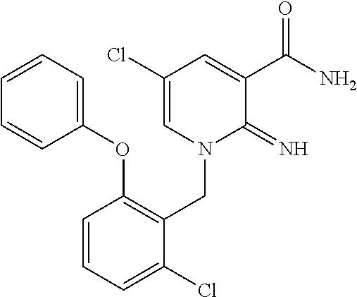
C1(Cl)=CN(CC2=C(OC3=CC=CC=C3)C=CC=C2Cl)C(=N)C(C(N)=O)=C1
